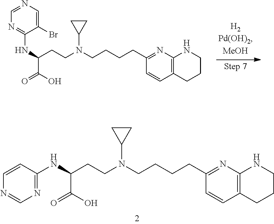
C1(CCCCN(CCC(NC2=NC=NC=C2Br)C(=O)O)C2CC2)=NC2=C(C=C1)CCCN2.C1(CCCCN(CCC(NC2=NC=NC=C2)C(=O)O)C2CC2)=NC2=C(C=C1)CCCN2
